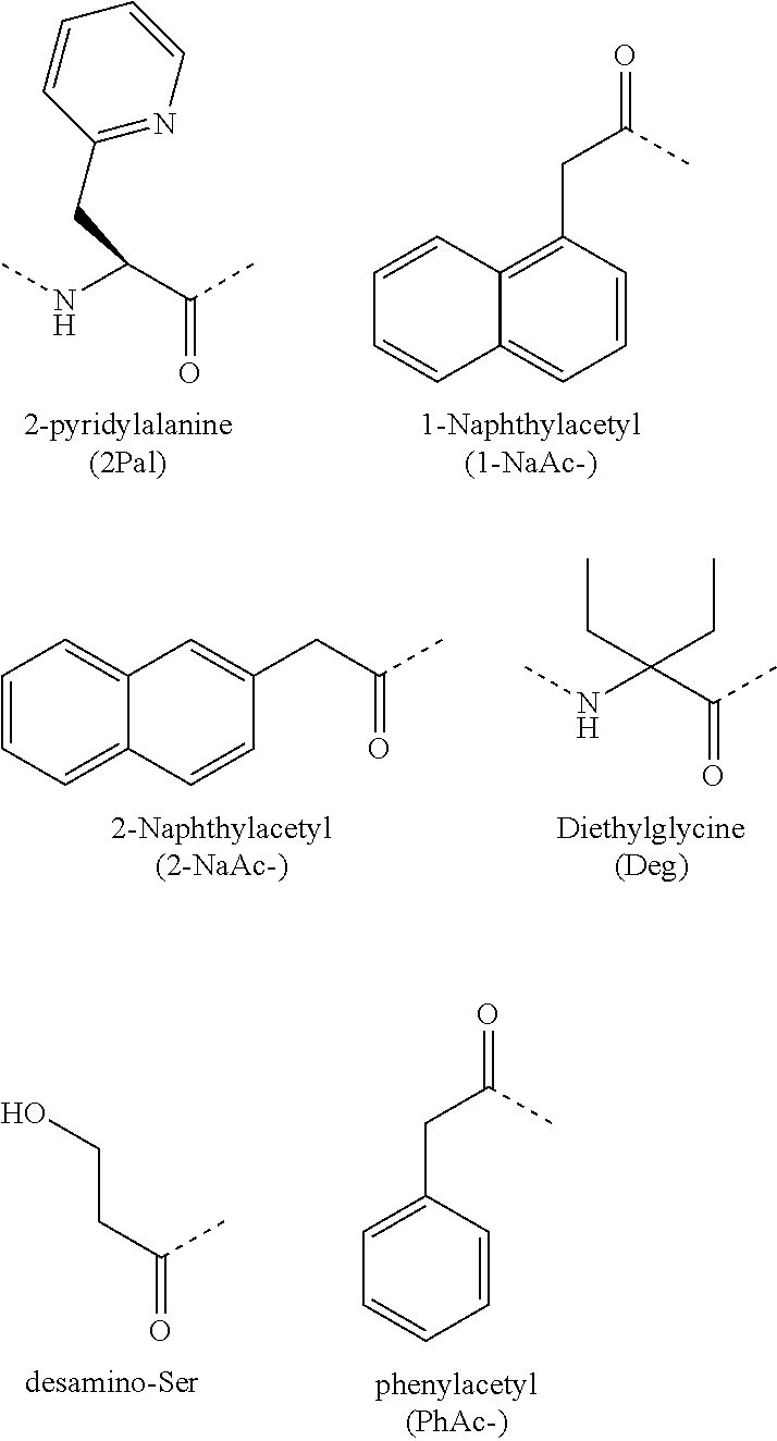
CNC(C(C)=O)CC1=NC=CC=C1.C12=C(CC(=O)C)C=CC=C1C=CC=C2.C12=CC=CC=C1C=CC(CC(=O)C)=C2.CNC(C(C)=O)(CC)CC.C1=C(CC(=O)C)C=CC=C1.C(C(C)=O)CO
